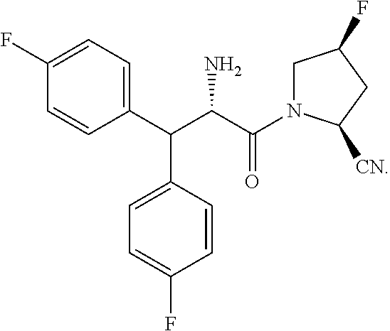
C1(F)=CC=C(C(C(C(N2CC(F)CC2[CN])=O)N)C2=CC=C(F)C=C2)C=C1
